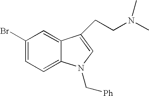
C1=C2C(=CC(Br)=C1)C(CCN(C)C)=CN2C[Ph]
